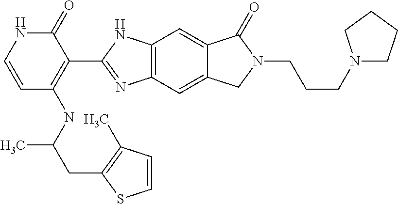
C12=C(C=C3C(=C1)C(=O)N(CCCN1CCCC1)C3)N=C(C1=C(NC(CC3=C(C)C=CS3)C)C=CNC1=O)N2
